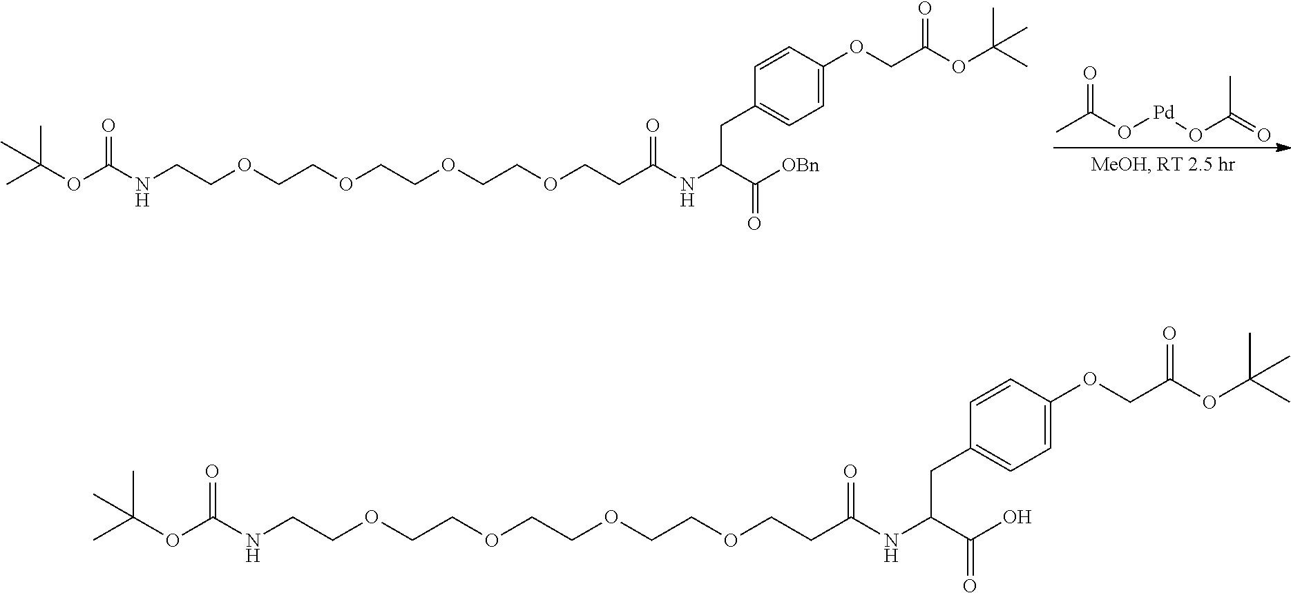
CC(O[Pd]OC(=O)C)=O.CC(OC(NCCOCCOCCOCCOCCC(NC(C([OBn])=O)CC1=CC=C(OCC(OC(C)(C)C)=O)C=C1)=O)=O)(C)C.CC(OC(NCCOCCOCCOCCOCCC(NC(C(O)=O)CC1=CC=C(OCC(OC(C)(C)C)=O)C=C1)=O)=O)(C)C
